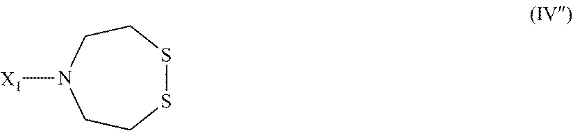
[X1]N1CCSSCC1
